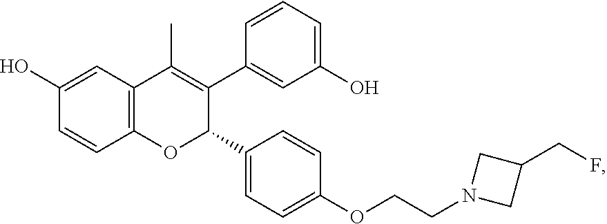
C1(O)=CC2=C(C=C1)OC(C1=CC=C(OCCN3CC(CF)C3)C=C1)C(C1=CC(O)=CC=C1)=C2C
